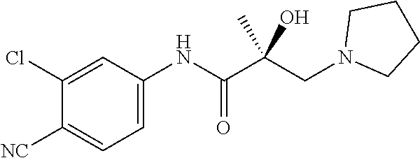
C1(Cl)=CC(NC(C(CN2CCCC2)(C)O)=O)=CC=C1[NC]
